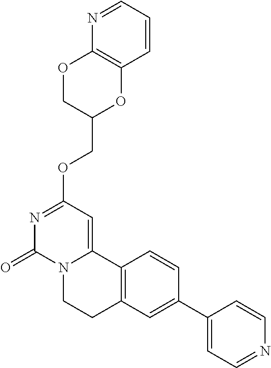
N1=C(OCC2OC3=C(OC2)N=CC=C3)C=C2N(C1=O)CCC1=C2C=CC(C2=CC=NC=C2)=C1
